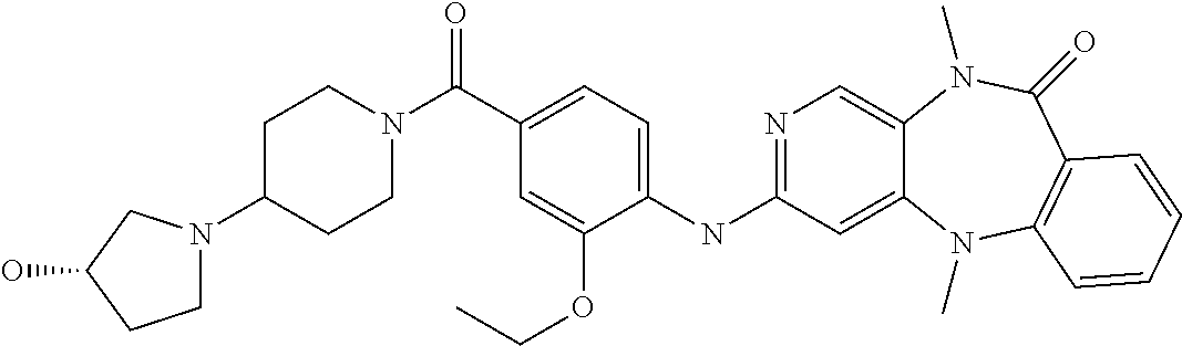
C1(NC2=NC=C3C(=C2)N(C)C2=C(C(=O)N3C)C=CC=C2)=CC=C(C(N2CCC(N3CCC(O)C3)CC2)=O)C=C1OCC
